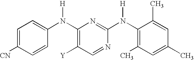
C1=C([CN])C=CC(N(C2=C([Y])C=NC(N(C3=C(C)C=C(C)C=C3C)[H])=N2)[H])=C1
